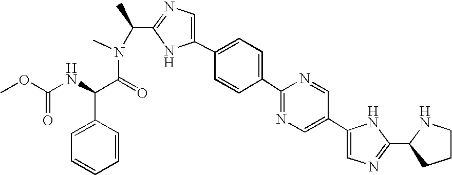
C1(C2=CN=C(C(C)N(C(C(NC(OC)=O)C3=CC=CC=C3)=O)C)N2)=CC=C(C2=NC=C(C3=CN=C(C4CCCN4)N3)C=N2)C=C1
